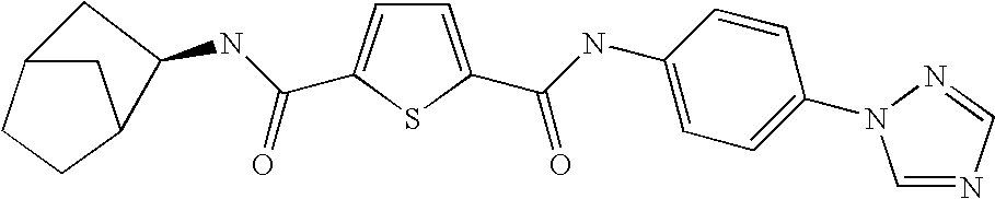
C1=C(C(=O)NC2=CC=C(N3C=NC=N3)C=C2)SC(C(NC2C3CC(CC3)C2)=O)=C1
